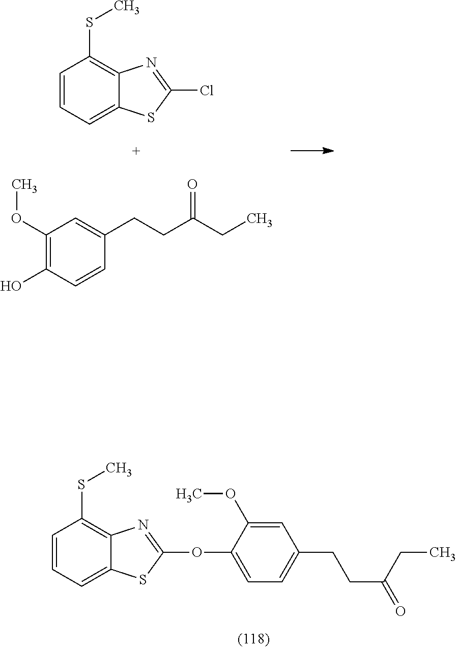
C1=CC=C2C(=C1SC)N=C(OC1=CC=C(CCC(CC)=O)C=C1OC)S2.ClC1=NC2=C(SC)C=CC=C2S1.C1(OC)=C(O)C=CC(CCC(=O)CC)=C1
